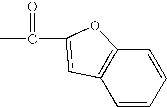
CC(=O)C1=CC2=C(C=CC=C2)O1
